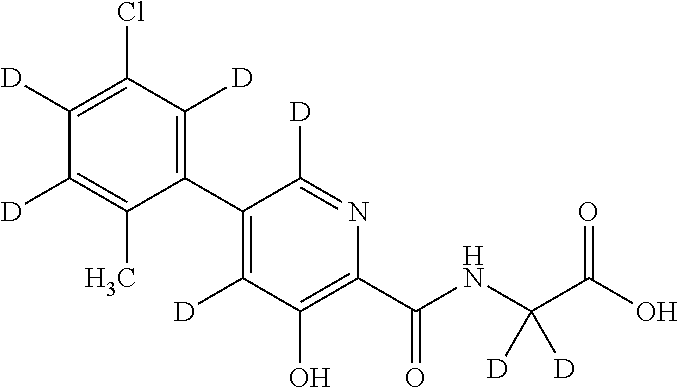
C1(C2=C([D])C(Cl)=C([D])C([D])=C2C)=C([D])C(O)=C(C(NC(C(O)=O)([D])[D])=O)N=C1[D]
